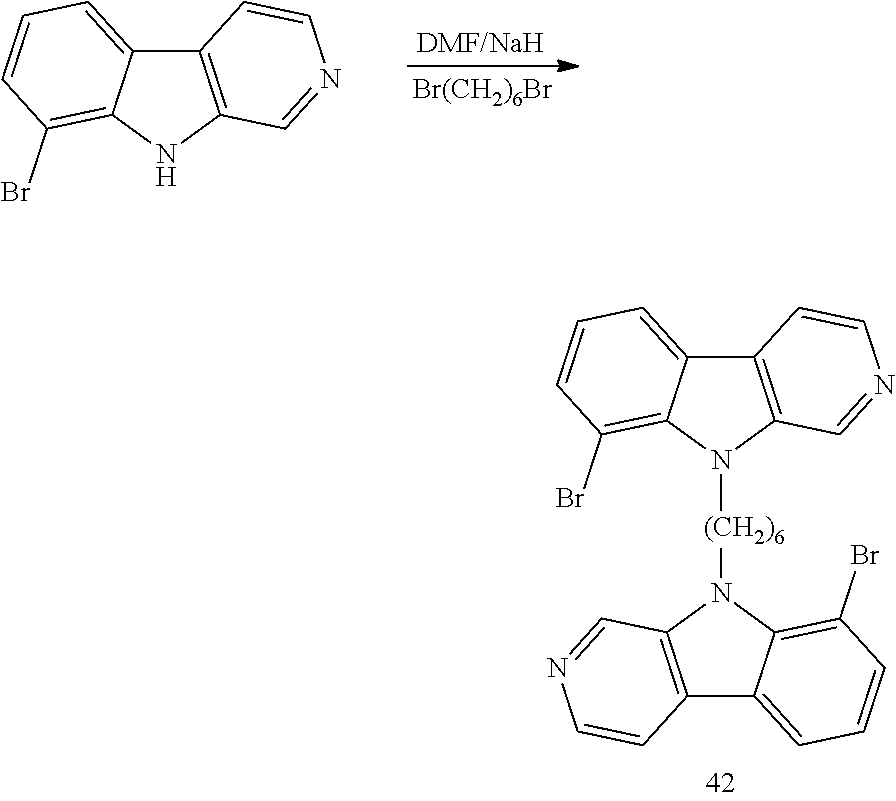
C12=C(NC3=C(Br)C=CC=C13)C=NC=C2.[Br(CH2)6Br].C12=C(N([(CH2)6]N3C4=C(Br)C=CC=C4C4=C3C=NC=C4)C3=C(Br)C=CC=C13)C=NC=C2
